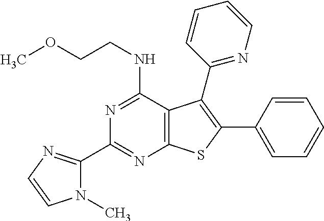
C1(C2=NC=CN2C)=NC2=C(C(NCCOC)=N1)C(C1=NC=CC=C1)=C(C1=CC=CC=C1)S2
